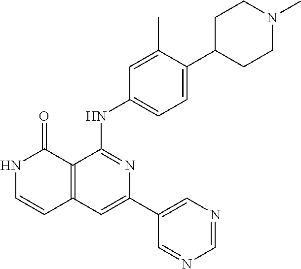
C12=C(C=C(C3=CN=CN=C3)N=C1NC1=CC=C(C3CCN(C)CC3)C(C)=C1)C=CNC2=O
